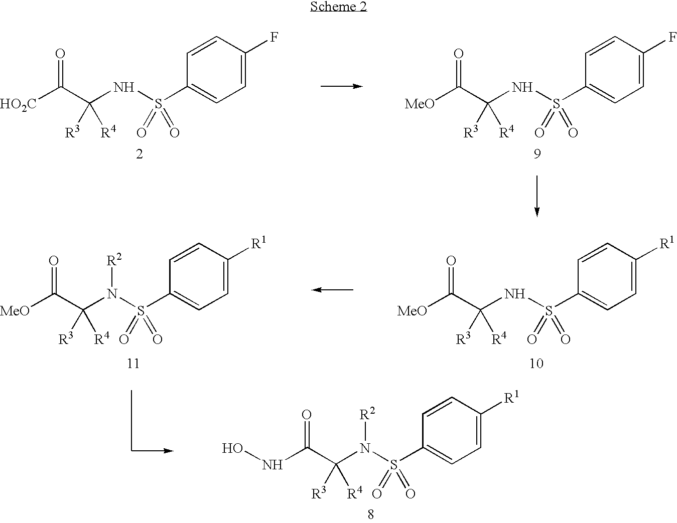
[MeO]C(C(NS(C1=CC=C(F)C=C1)(=O)=O)([R3])[R4])=O.[HO2C]C(C(NS(C1=CC=C(F)C=C1)(=O)=O)([R3])[R4])=O.[MeO]C(C(NS(C1=CC=C([R1])C=C1)(=O)=O)([R3])[R4])=O.[MeO]C(C(N([R2])S(C1=CC=C([R1])C=C1)(=O)=O)([R3])[R4])=O.N(C(C(N([R2])S(C1=CC=C([R1])C=C1)(=O)=O)([R3])[R4])=O)O
